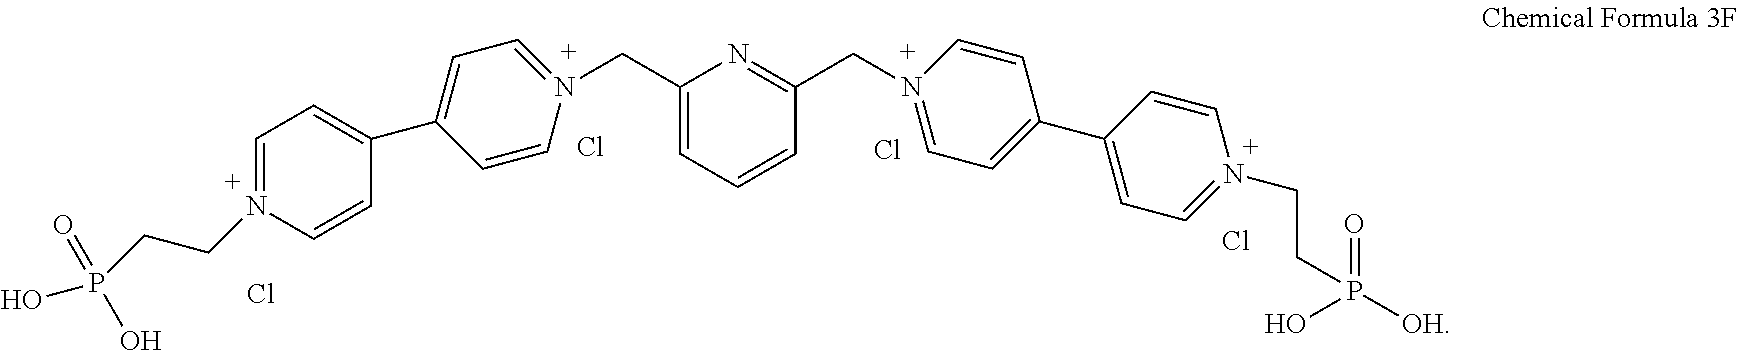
C1(CN2=CC=C(C3=CC=N(CCP(O)(=O)O)C=C3)C=C2)=CC=CC(CN2=CC=C(C3=CC=N(CCP([OH])(=O)O)C=C3)C=C2)=N1.Cl.Cl.Cl.Cl
